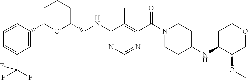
C1=C(C2OC(CNC3=NC=NC(C(N4CCC(NC5C(OC)COCC5)CC4)=O)=C3C)CCC2)C=CC=C1C(F)(F)F
